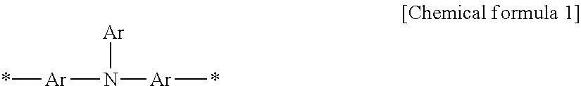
*[Ar]N([Ar]*)[Ar]
